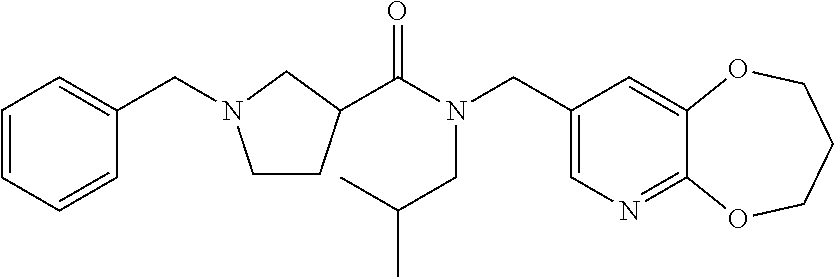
C1(CN(C(=O)C2CCN(CC3=CC=CC=C3)C2)CC(C)C)=CN=C2C(=C1)OCCCO2
